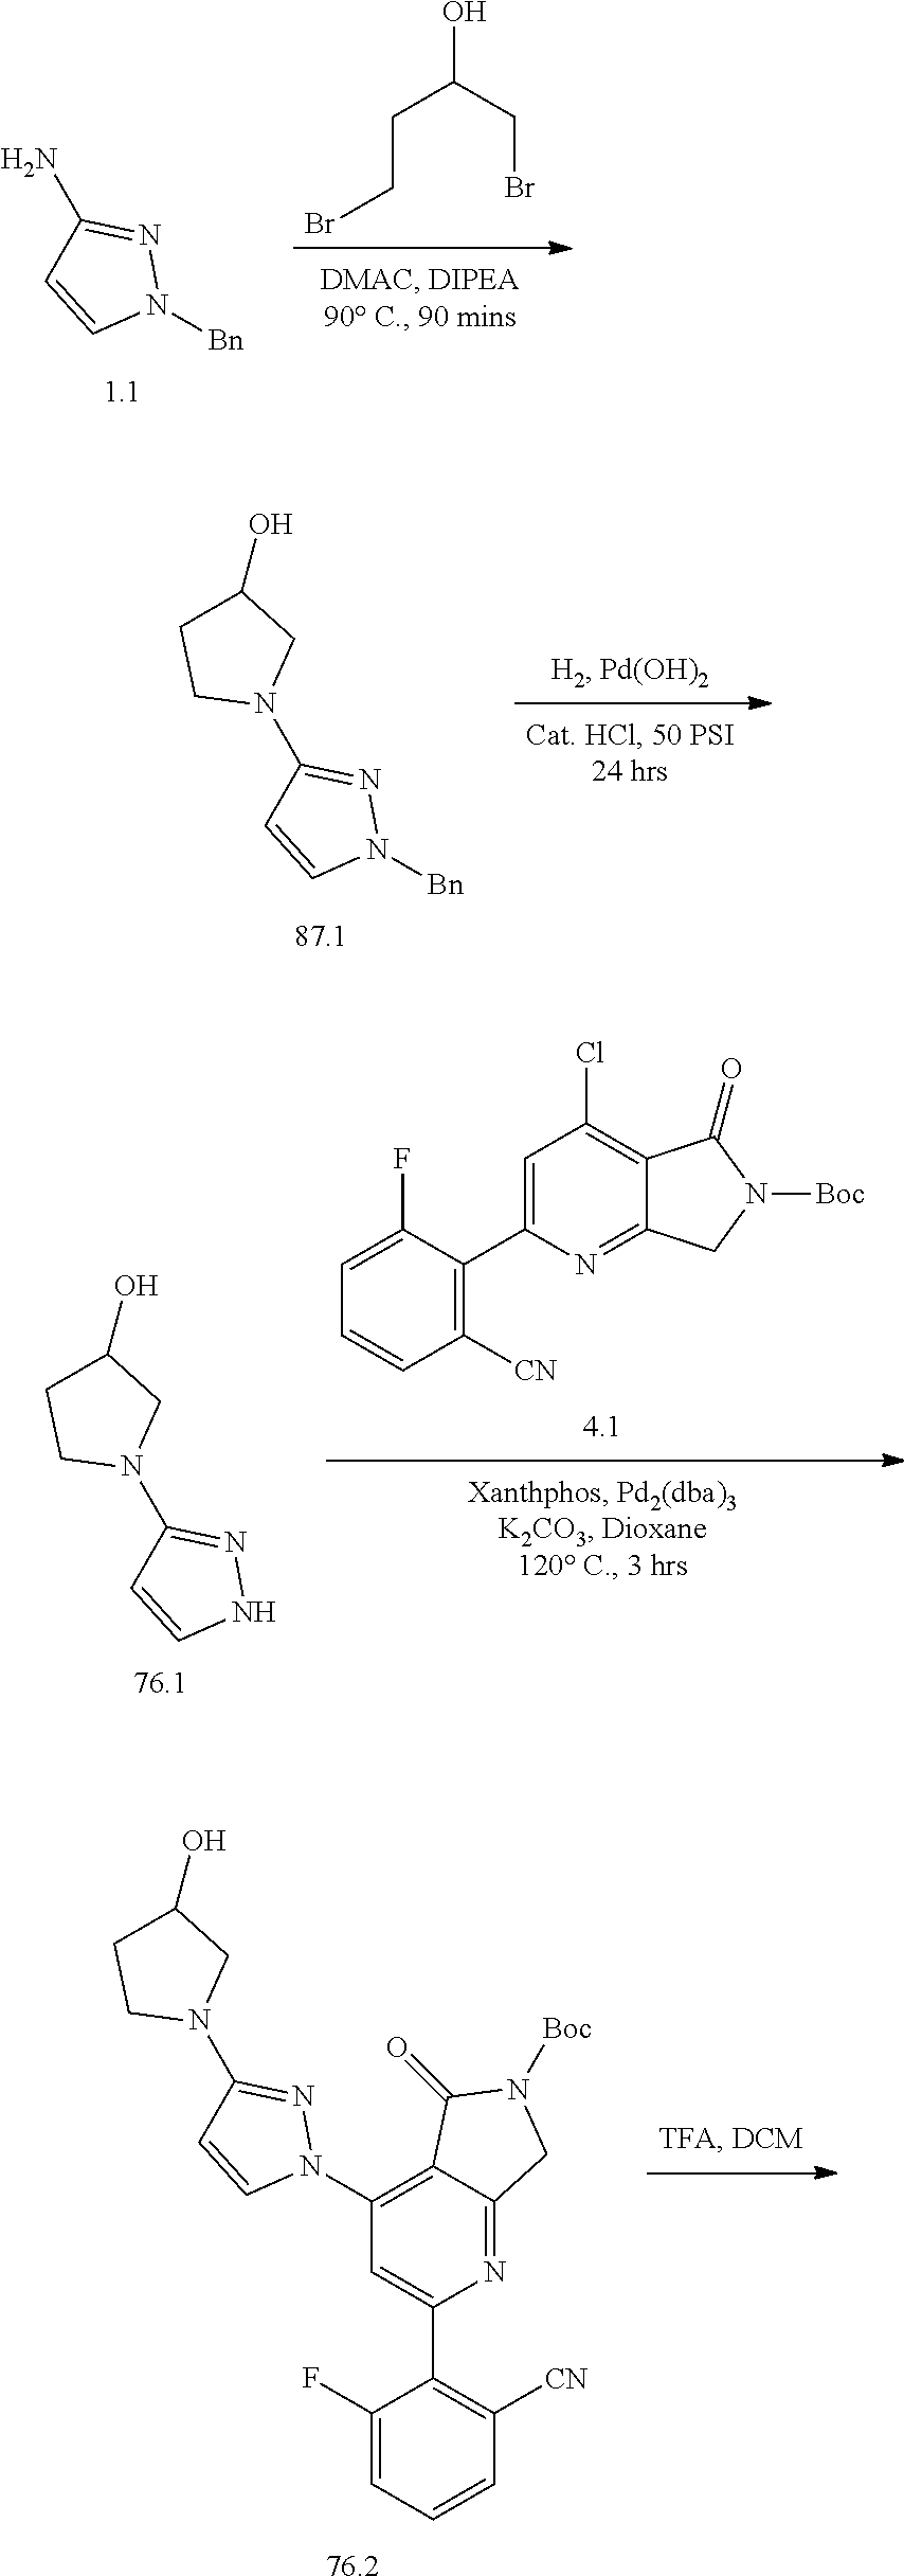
OC(CBr)CCBr.[1.1].N1([Bn])N=C(N)C=C1.[87.1].N1([Bn])N=C(N2CC(O)CC2)C=C1.C1(F)=CC=CC([CN])=C1C1=CC(Cl)=C2C(=N1)CN([Boc])C2=O.[76.1].N1N=C(N2CC(O)CC2)C=C1.[76.2].C1(F)=CC=CC([CN])=C1C1=CC(N2N=C(N3CC(O)CC3)C=C2)=C2C(=N1)CN([Boc])C2=O
